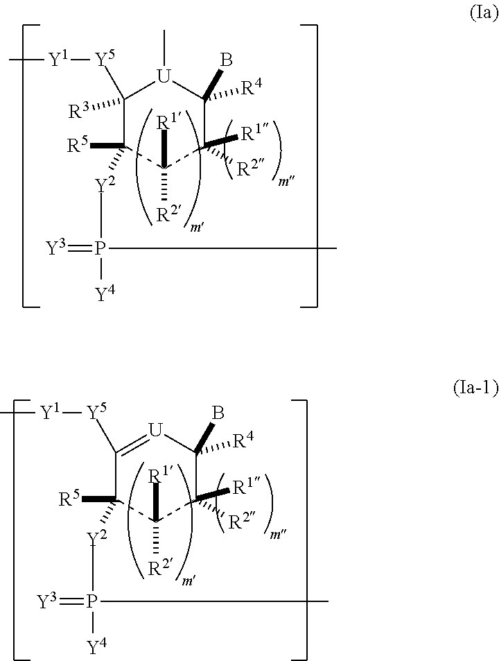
C1([Y5][Y1]C)([R3])C([R5])([Y2]P(=[Y3])([Y4])C)C([R2])([R1])C([R1])([R2])C(B)([R4])[U]1C.C1([Y5][Y1]C)=[U]C(B)([R4])C([R1])([R2])C([R2])([R1])C1([R5])[Y2]P(=[Y3])([Y4])C
